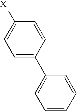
C1=C(C2=CC=CC=C2)C=CC([X1])=C1
